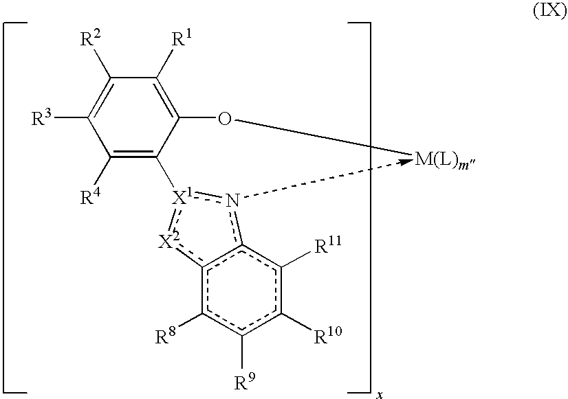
C1([R4])=C([X1]2:[X2]c3c([R8])c([R9])c([R10])c([R11])c3n2)C(O[M(L)m])=C([R1])C([R2])=C1[R3]
